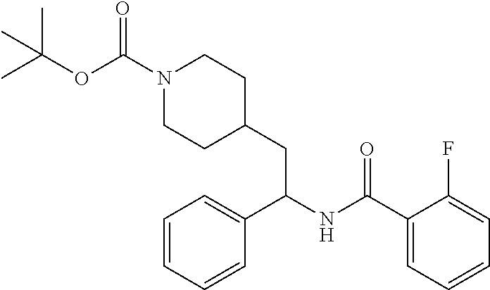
N1(C(OC(C)(C)C)=O)CCC(CC(C2=CC=CC=C2)NC(C2=CC=CC=C2F)=O)CC1
